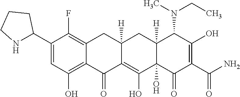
C1(C2NCCC2)=CC(O)=C2C(=C1F)CC1([H])CC3([H])C(N(CC)C)C(O)=C(C(=O)N)C(=O)C3(O)C(O)=C1C2=O
